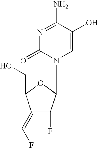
N1=C(N)C(O)=CN(C2C(F)C(=CF)C(CO)O2)C1=O
